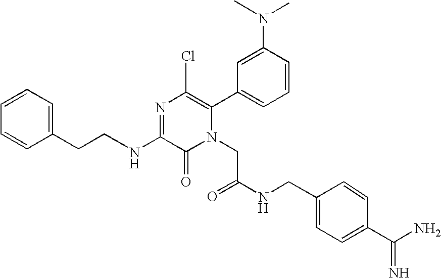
N(C1=NC(Cl)=C(C2=CC=CC(N(C)C)=C2)N(CC(NCC2=CC=C(C(N)=N)C=C2)=O)C1=O)CCC1=CC=CC=C1
